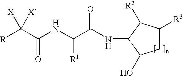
[R]C(C(NC(C(NC1C([R2])C([R3])CC1O)=O)[R1])=O)([X])[X]
